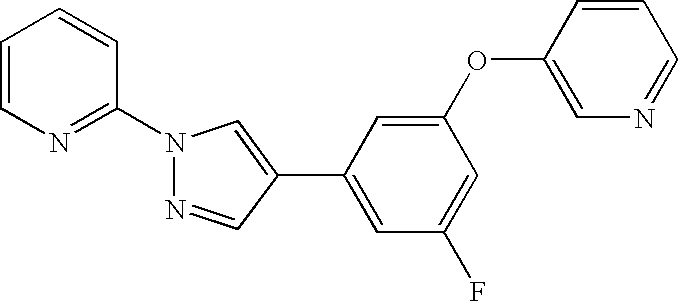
N1(C2=NC=CC=C2)N=CC(C2=CC(F)=CC(OC3=CN=CC=C3)=C2)=C1
